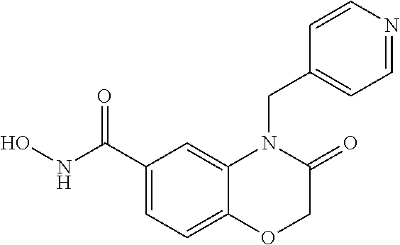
C1(C(NO)=O)=CC=C2C(=C1)N(CC1=CC=NC=C1)C(=O)CO2
